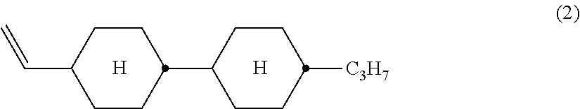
C1CC(C=C)CCC1C1CCC([C3H7])CC1.[H].[H]
